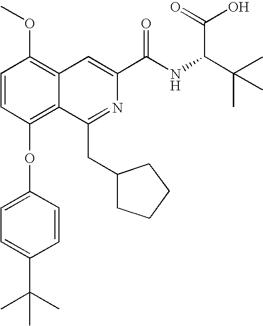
C1=CC(OC2=CC=C(C(C)(C)C)C=C2)=C2C(=C1OC)C=C(C(NC(C(C)(C)C)C(=O)O)=O)N=C2CC1CCCC1
